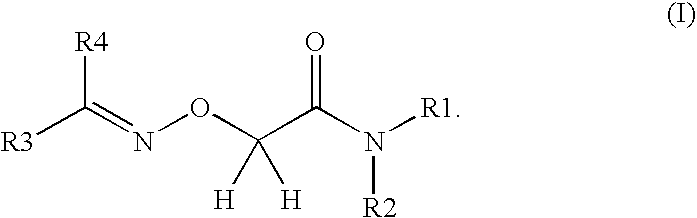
[R3]C(=NOC(C(N([R1])[R2])=O)([H])[H])[R4]
